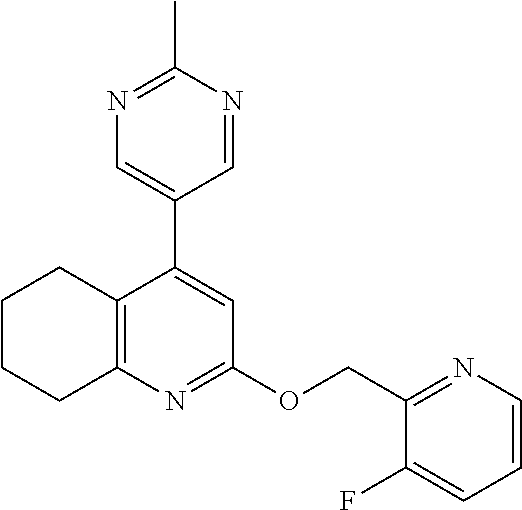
N1=C(C)N=CC(C2=CC(OCC3=NC=CC=C3F)=NC3=C2CCCC3)=C1
